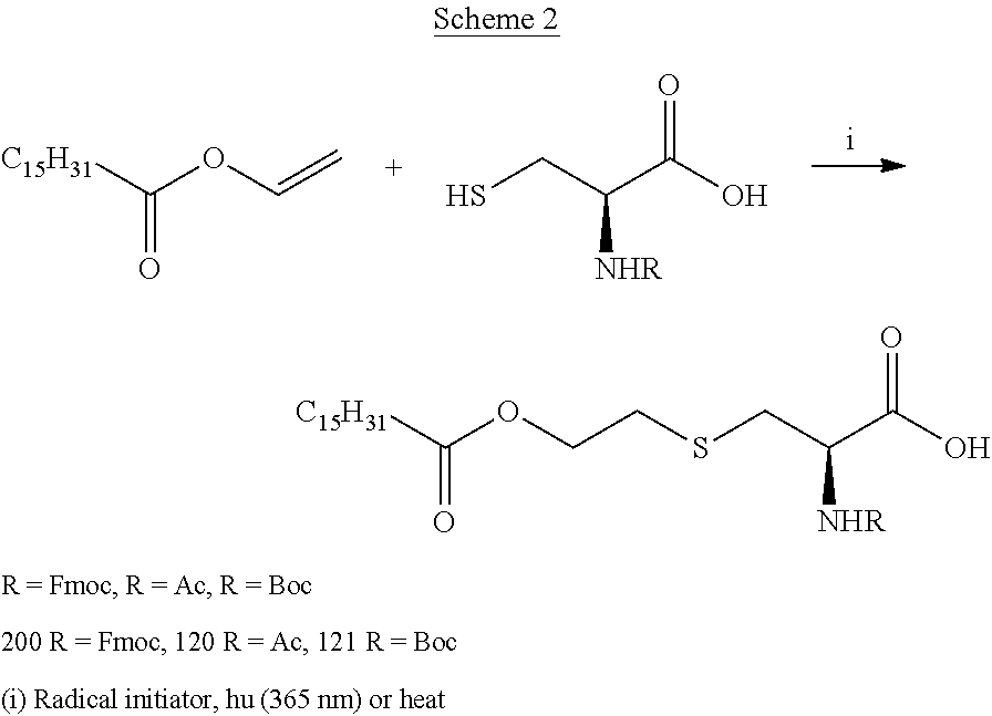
[C15H31]C(OC=C)=O.SCC(C(O)=O)[NHR].OC(C(CSCCOC([C15H31])=O)[NHR])=O
